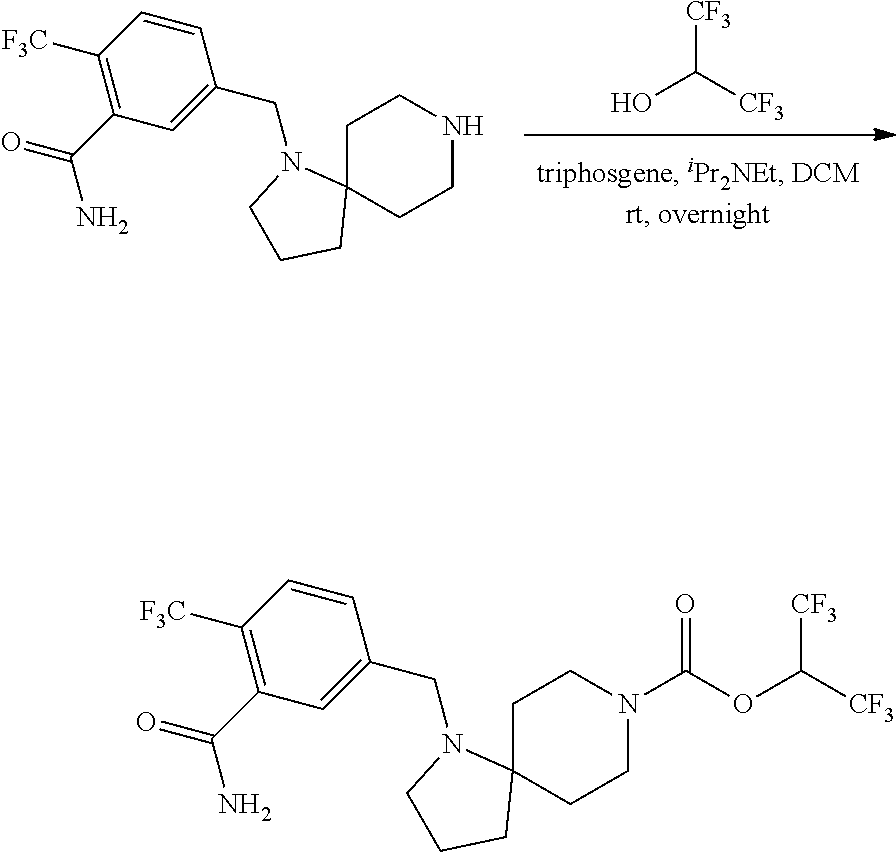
OC([CF3])[CF3].C1C2(CCNC1)N(CC1=CC(C(N)=O)=C([F3C])C=C1)CCC2.C1C2(CCN(C(OC([CF3])[CF3])=O)C1)N(CC1=CC(C(N)=O)=C([F3C])C=C1)CCC2
